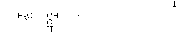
CC[CHOH]C
